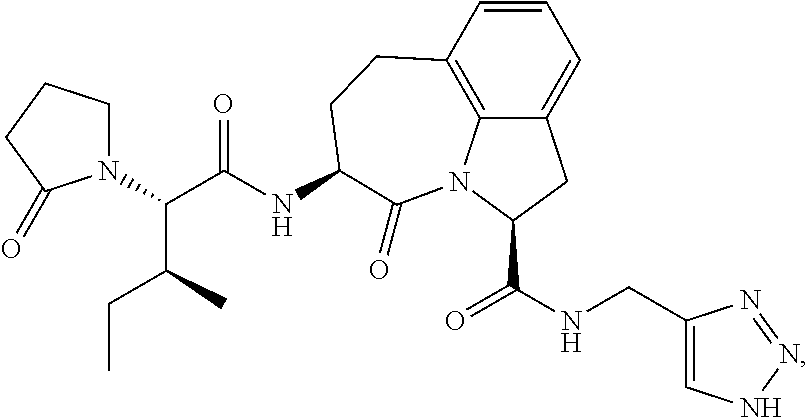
N(C1CCC2=C3C(=CC=C2)CC(C(=O)NCC2=CNN=N2)N3C1=O)C(C(N1CCCC1=O)C(C)CC)=O
